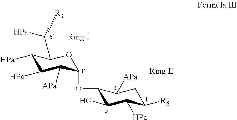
C1([Pa])C(C([Pa])[R3])OC(OC2C([APa])CC([R6])C([Pa])C2O)C([APa])C1[Pa]
